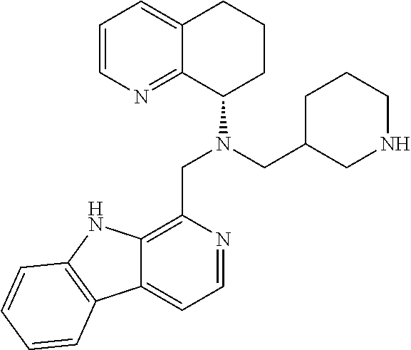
C1=CN=C2C(=C1)CCCC2N(CC1CNCCC1)CC1=C2C(=CC=N1)C1=C(N2)C=CC=C1
